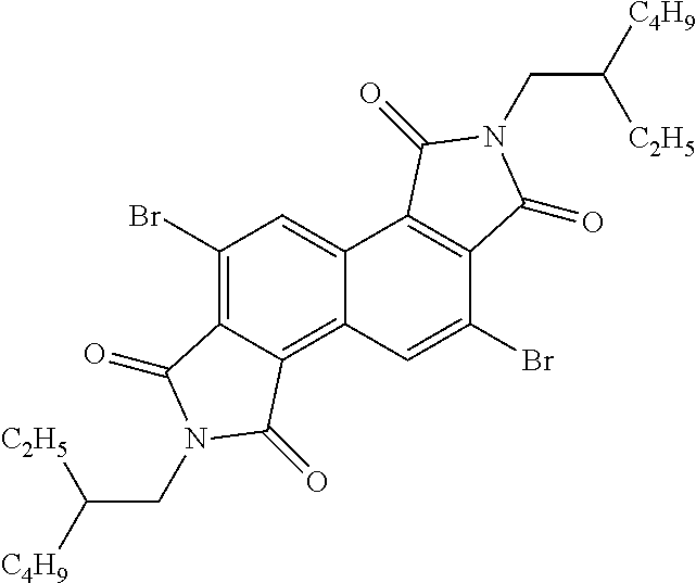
C1(Br)=C2C(=C3C(=C1)C1=C(C(Br)=C3)C(=O)N(CC([C4H9])[C2H5])C1=O)C(=O)N(CC([C4H9])[C2H5])C2=O
